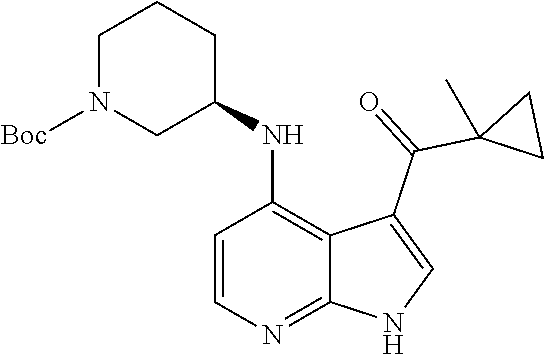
C1=CN=C2C(=C1NC1CCCN([Boc])C1)C(C(=O)C1(C)CC1)=CN2
